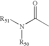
[R51]N(C(C)=O)[R50]
